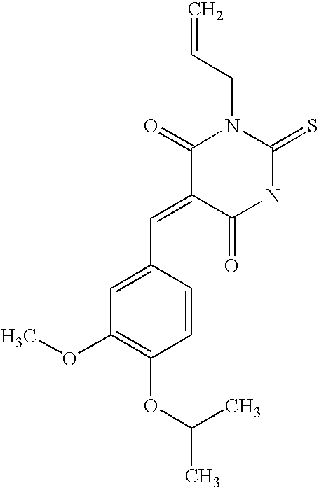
C1=CC(C=C2C(=O)NC(=S)N(CC=C)C2=O)=CC(OC)=C1OC(C)C
